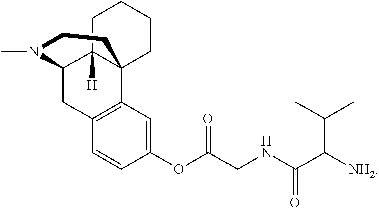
CN1C2CC3=C(C=C(OC(CNC(=O)C([NH2])C(C)C)=O)C=C3)C3(C2([H])CCCC3)CC1
